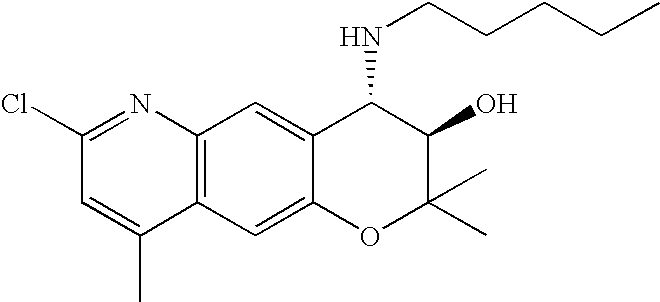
C12=C(C=C3C(=C1)C(NCCCCC)C(O)C(C)(C)O3)C(C)=CC(Cl)=N2
